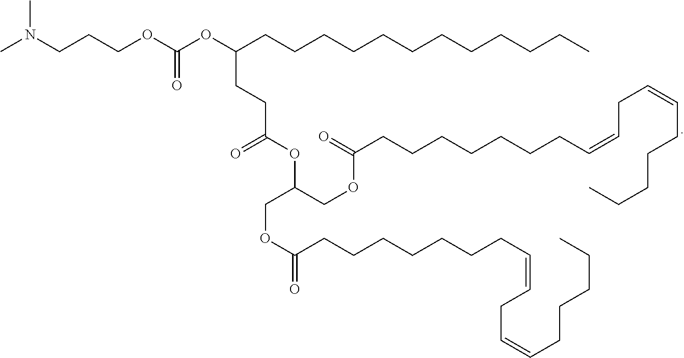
CN(CCCOC(OC(CCCCCCCCCCCC)CCC(OC(COC(=O)CCCCCCCC=CCC=CCCCCC)COC(CCCCCCCC=CCC=CCCCCC)=O)=O)=O)C
